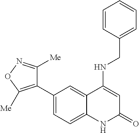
C1(C2=C([Me])ON=C2[Me])=CC=C2C(=C1)C(NCC1=CC=CC=C1)=CC(=O)N2
